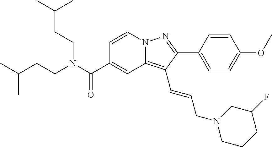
C1=CN2C(=C(C=CCN3CCCC(F)C3)C(C3=CC=C(OC)C=C3)=N2)C=C1C(N(CCC(C)C)CCC(C)C)=O
